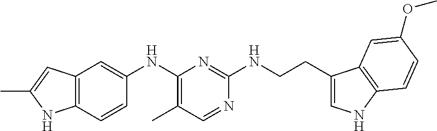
C12=C(C=CC(NC3=C(C)C=NC(NCCC4=CNC5=C4C=C(OC)C=C5)=N3)=C1)NC(C)=C2
